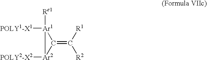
C1(=C([R1])[R2])[Ar2]([POLY2-X2])[Ar1]1([POLY1-X1])[Re1]
